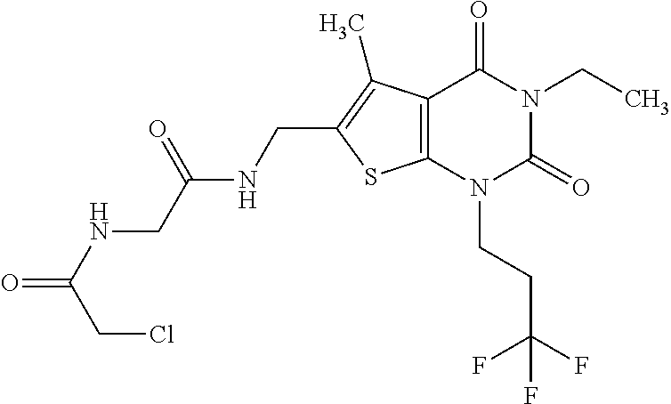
C12=C(N(CCC(F)(F)F)C(=O)N(CC)C1=O)SC(CNC(CNC(=O)CCl)=O)=C2C
